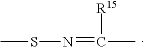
CSN=C(C)[R15]
